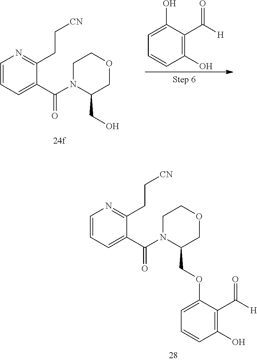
O1CCN(C(C2=CC=CN=C2CC[CN])=O)C(CO)C1.C1=CC(O)=C(C(=O)[H])C(O)=C1.O1CCN(C(C2=CC=CN=C2CC[CN])=O)C(COC2=CC=CC(O)=C2C(=O)[H])C1
